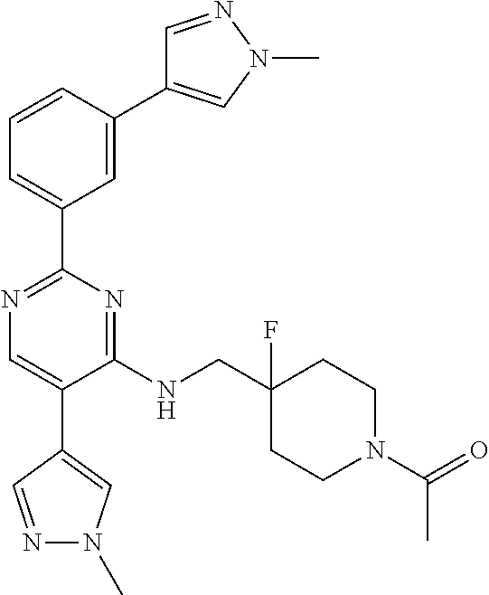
N1=C(C2=CC=CC(C3=CN(C)N=C3)=C2)N=C(NCC2(F)CCN(C(=O)C)CC2)C(C2=CN(C)N=C2)=C1
